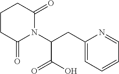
C1CCC(=O)N(C(CC2=CC=CC=N2)C(=O)O)C1=O
